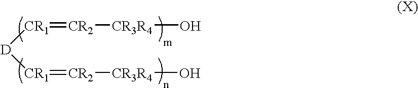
[D]([CR1]=[CR2][CR3R4]O)[CR1]=[CR2][CR3R4]O
